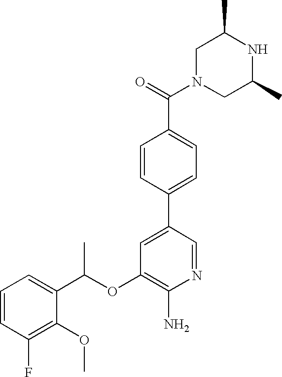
C1=CC(F)=C(OC)C(C(OC2=C(N)N=CC(C3=CC=C(C(=O)N4CC(C)NC(C)C4)C=C3)=C2)C)=C1
